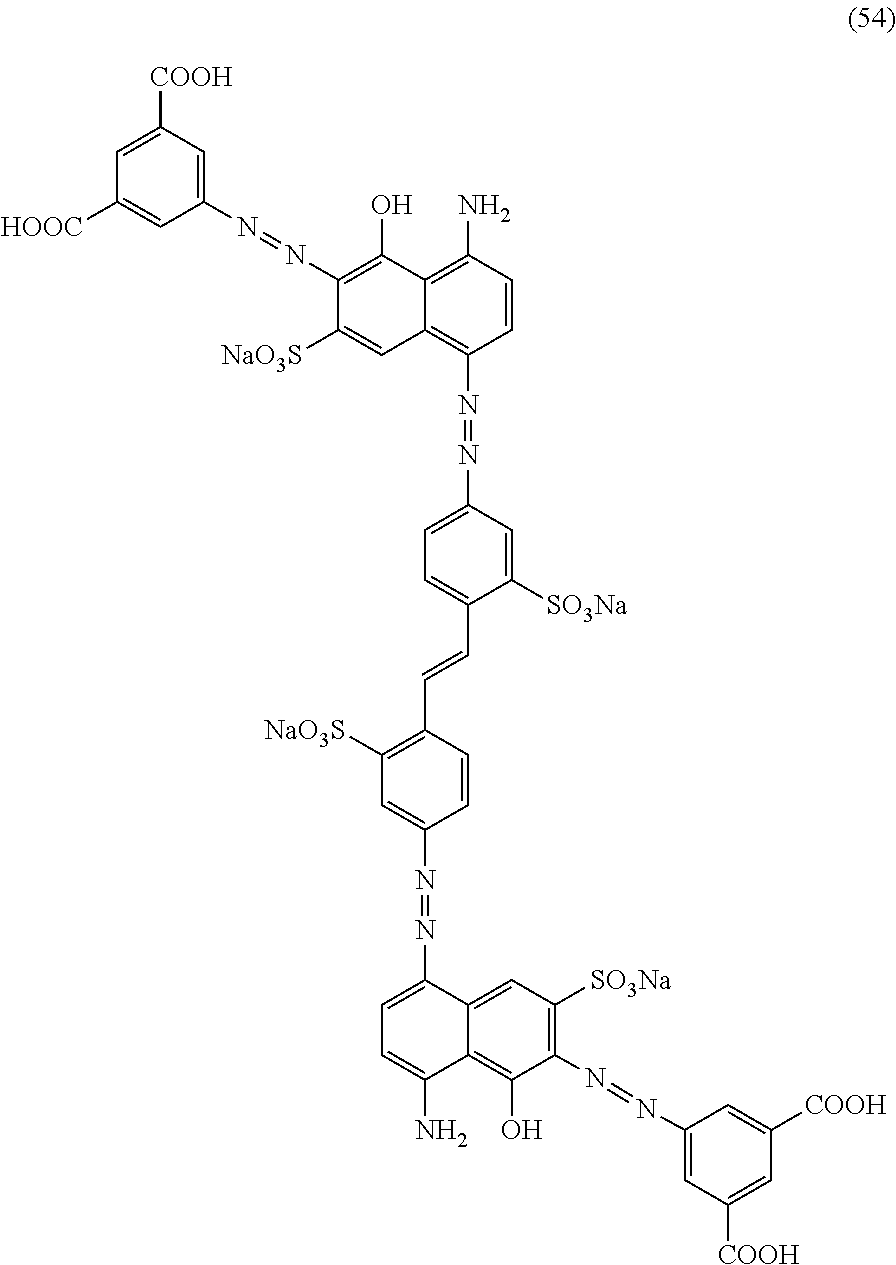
C1=C([COOH])C=C(N=NC2=C(O)C3=C(N)C=CC(N=NC4=CC=C(C=CC5=C([NaO3S])C=C(N=NC6=CC=C(N)C7=C(O)C(N=NC8=CC([COOH])=CC([COOH])=C8)=C([SO3Na])C=C67)C=C5)C([SO3Na])=C4)=C3C=C2[NaO3S])C=C1[HOOC]
